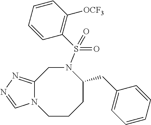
C12=NN=CN1CCCC(CC1=CC=CC=C1)N(S(C1=C([OCF3])C=CC=C1)(=O)=O)C2
